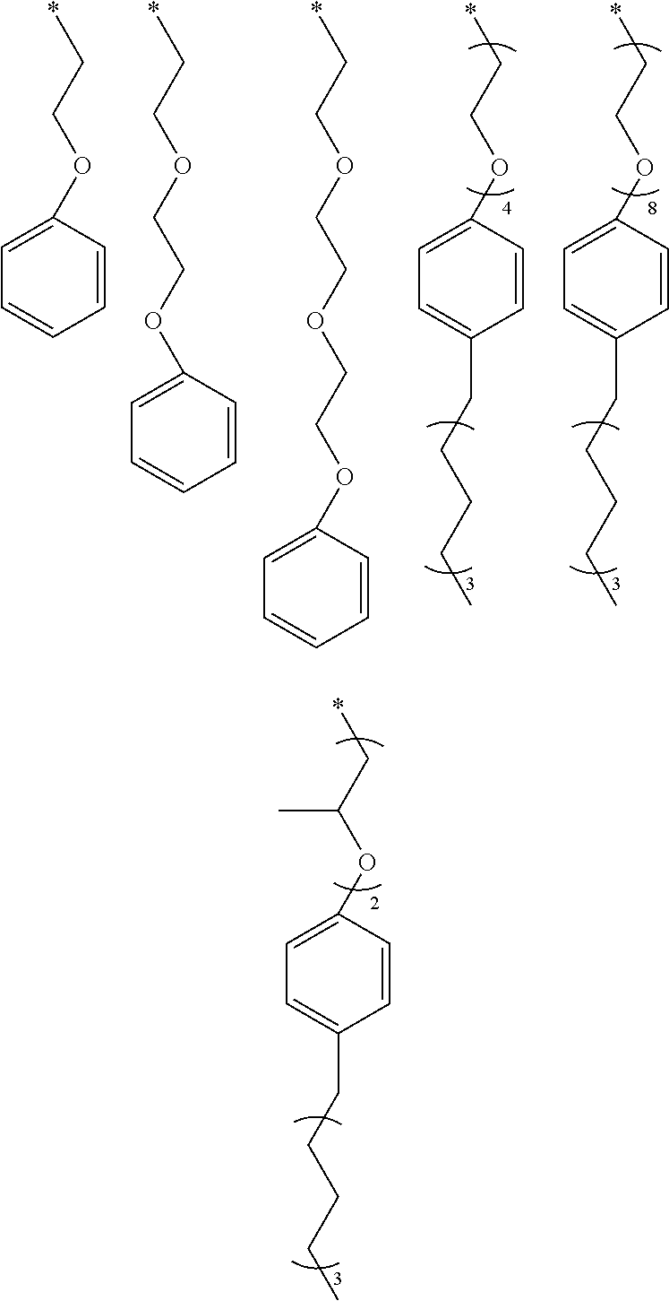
*CCOC1=CC=CC=C1.*CCOCCOC1=CC=CC=C1.*CCOCCOCCOC1=CC=CC=C1.*CCOC1=CC=C(CCCCC)C=C1.*CCOC1=CC=C(CCCCC)C=C1.*CC(OC1=CC=C(CCCCC)C=C1)C
